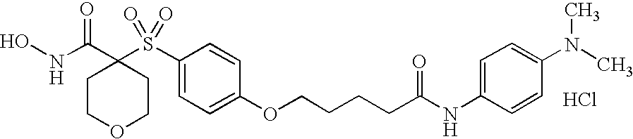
N(C(=O)C1(S(=O)(=O)C2=CC=C(OCCCCC(=O)NC3=CC=C(N(C)C)C=C3)C=C2)CCOCC1)O.Cl
